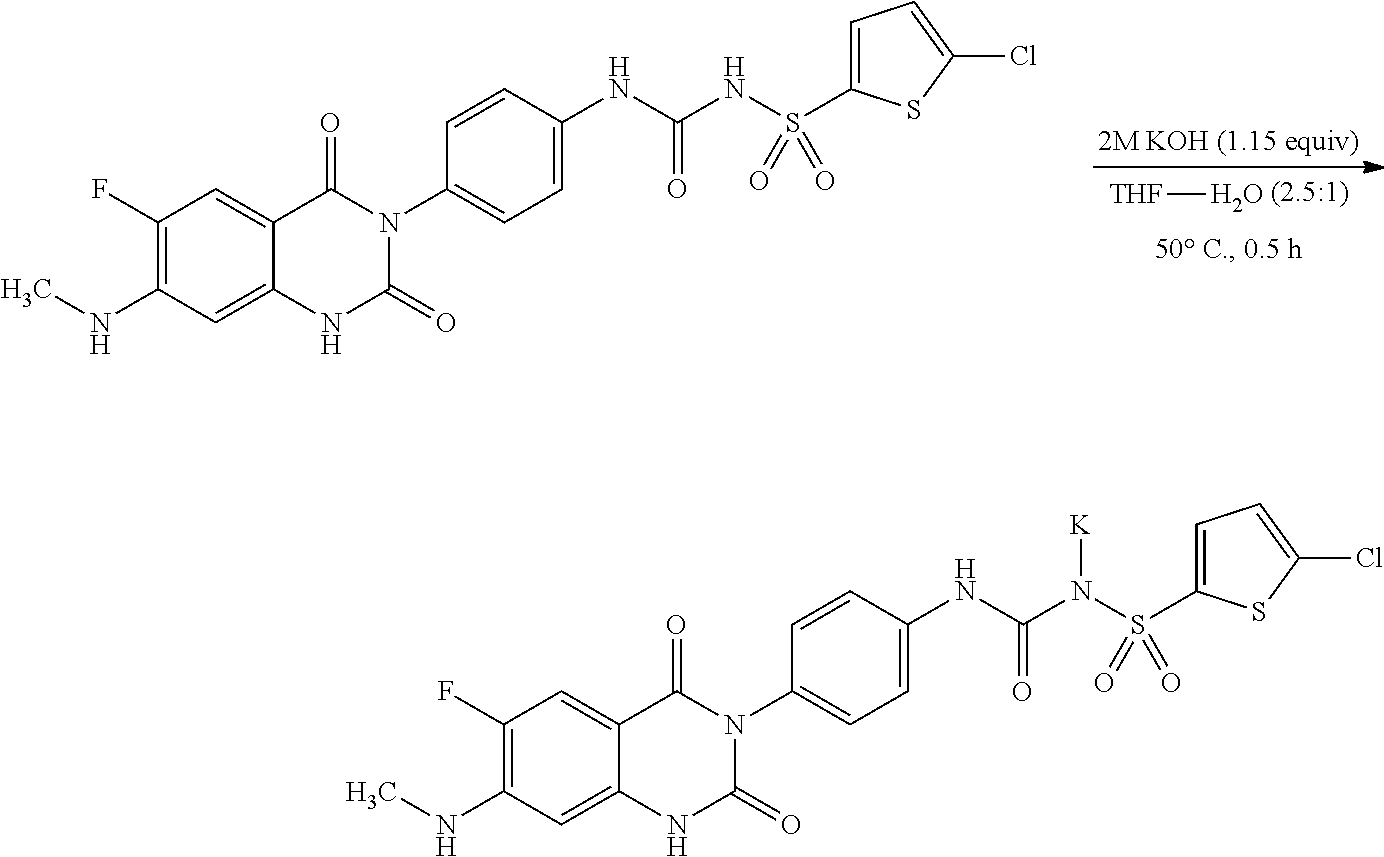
C1(F)=C(NC)C=C2C(=C1)C(=O)N(C1=CC=C(NC(N(S(C3=CC=C(Cl)S3)(=O)=O)[K])=O)C=C1)C(=O)N2.C1(F)=C(NC)C=C2C(=C1)C(=O)N(C1=CC=C(NC(NS(C3=CC=C(Cl)S3)(=O)=O)=O)C=C1)C(=O)N2.[THF]O
